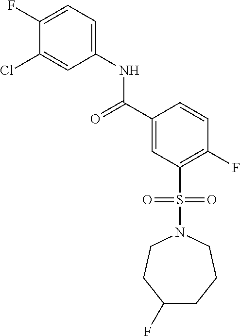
C1(F)=CC=C(NC(C2=CC(S(=O)(=O)N3CCC(F)CCC3)=C(F)C=C2)=O)C=C1Cl
